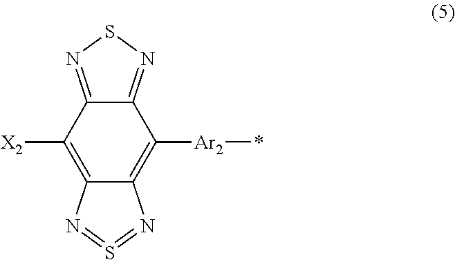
C12=C([X2])C3=NSN=C3C([Ar2]*)=C1N=S=N2
